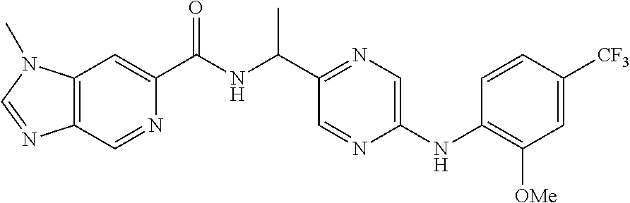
C12=C(C=C(C(NC(C)C3=NC=C(NC4=C([OMe])C=C([CF3])C=C4)N=C3)=O)N=C1)N(C)C=N2
